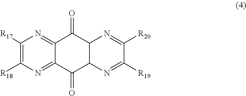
C1([R17])=C([R18])N=C2C(=N1)C(=O)C1C(C2=O)N=C([R19])C([R20])=N1
